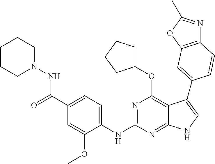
C12=C(OC(C)=N1)C=C(C1=CNC3=NC(NC4=CC=C(C(=O)NN5CCCCC5)C=C4OC)=NC(OC4CCCC4)=C31)C=C2
